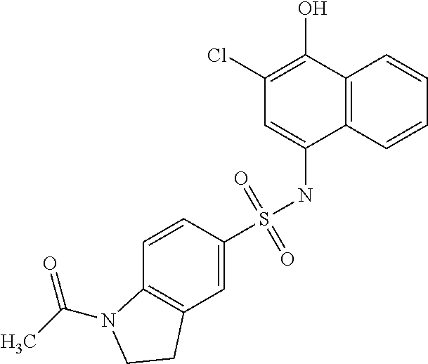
C12=C(C=CC=C1)C(NS(C1=CC3=C(C=C1)N(C(C)=O)CC3)(=O)=O)=CC(Cl)=C2O
